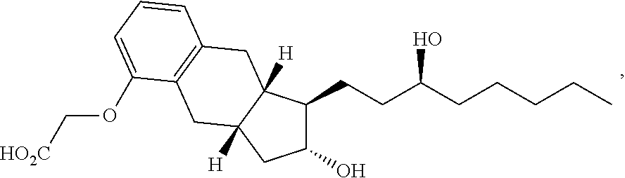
C1(O)C(CCC(CCCCC)O)C2([H])C([H])(C1)CC1=C(C2)C=CC=C1OC[HO2C]
